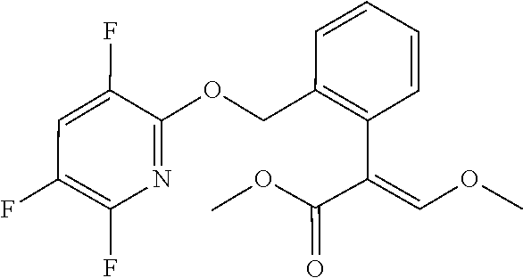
O(C)C=C(C(OC)=O)C1=C(COC2=NC(F)=C(F)C=C2F)C=CC=C1
